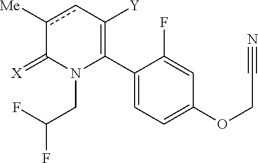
C1(C2=C([Y])cc([Me])C(=[X])N2CC(F)F)=CC=C(OCC#N)C=C1F
